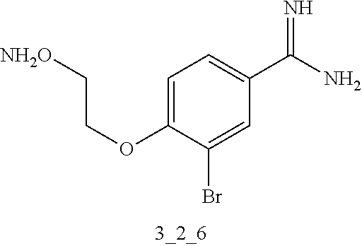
C1=C(OCC[NH2O])C(Br)=CC(C(N)=N)=C1
